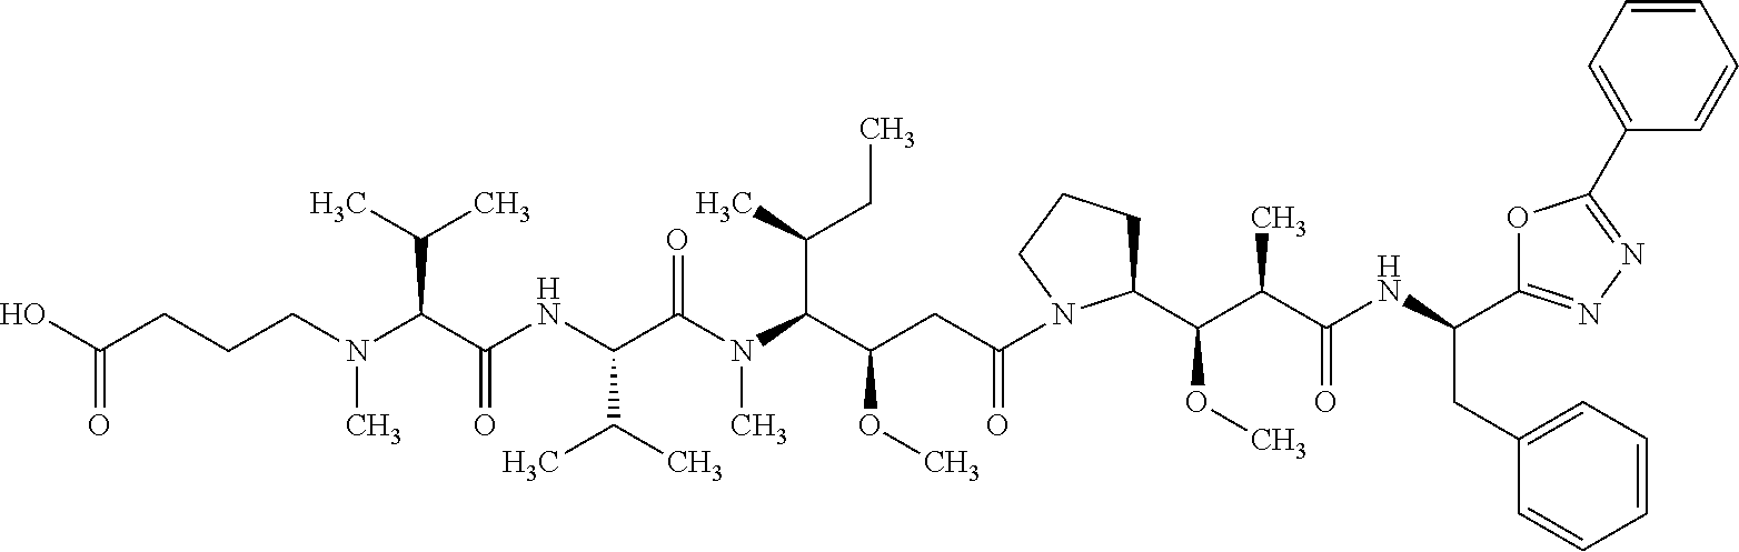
N(C(C(NC(C(C)C)C(N(C)C(C(C)CC)C(CC(=O)N1C(C(C(C(=O)NC(C2=NN=C(C3=CC=CC=C3)O2)CC2=CC=CC=C2)C)OC)CCC1)OC)=O)=O)C(C)C)(C)CCCC(O)=O
